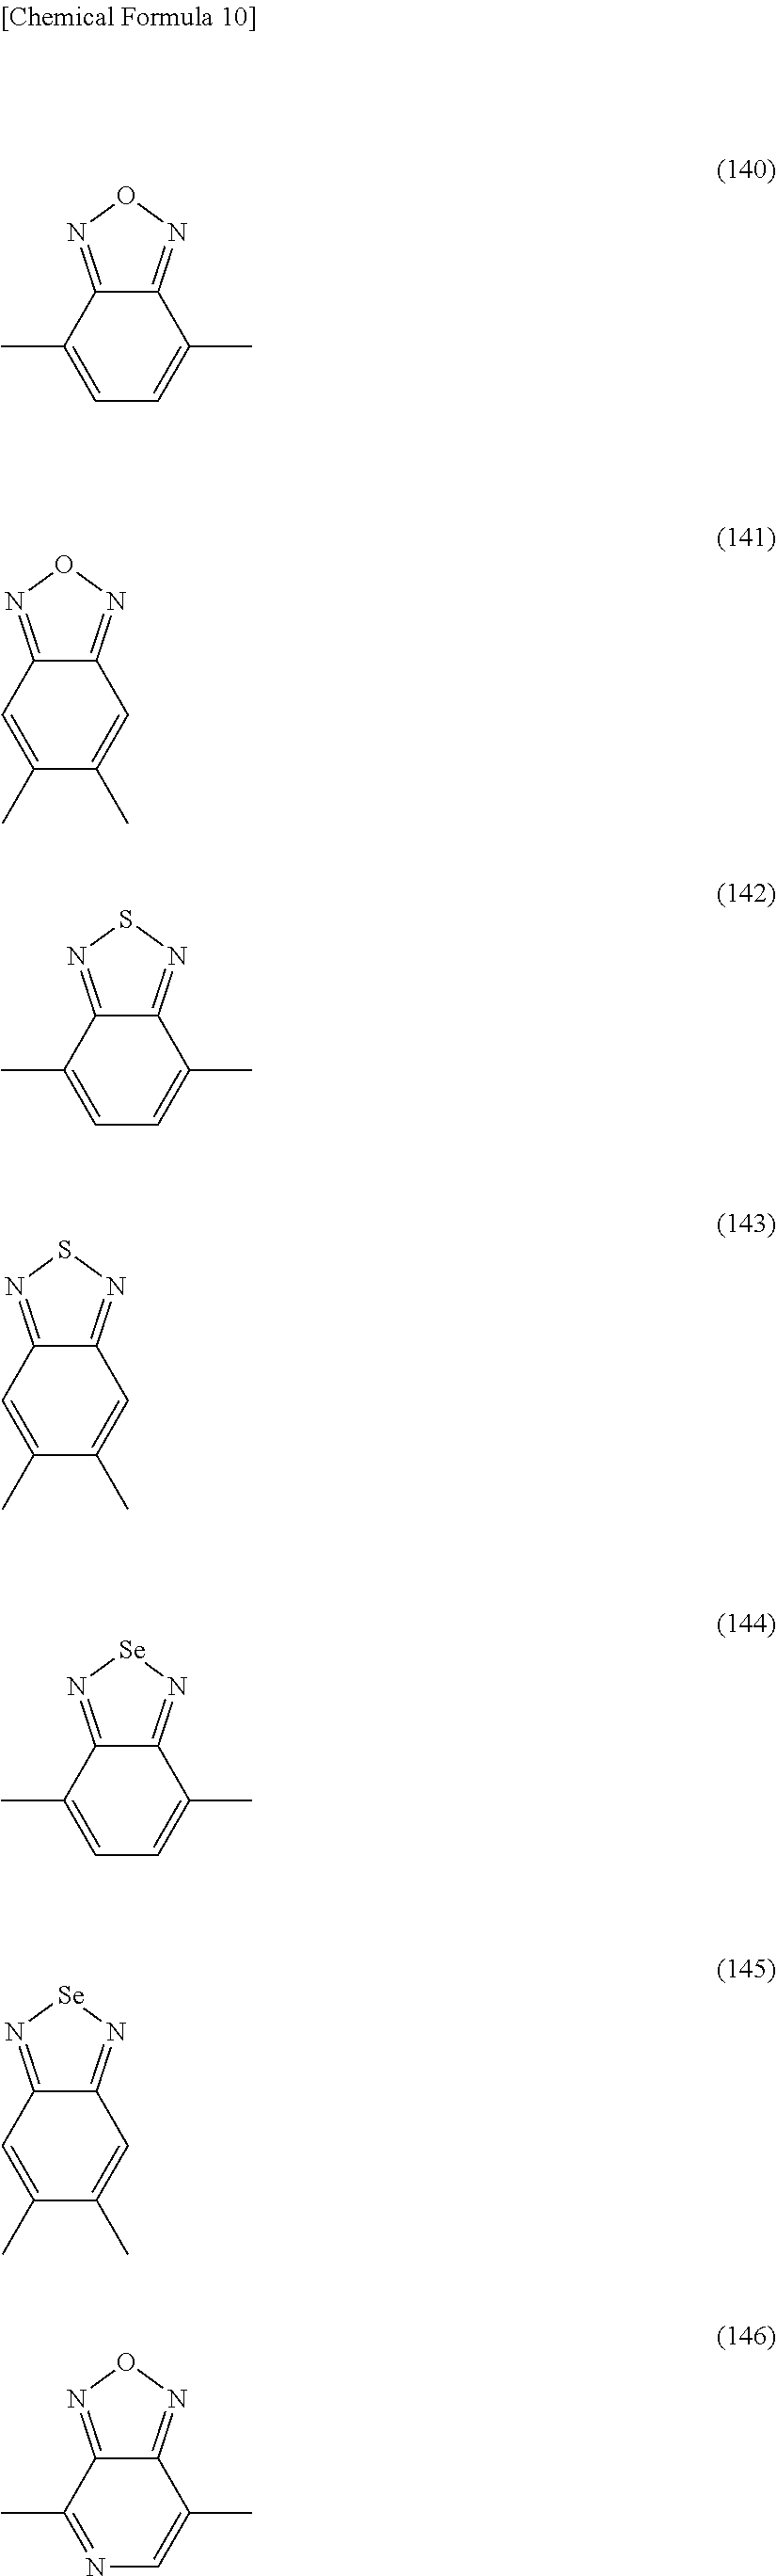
C1=C(C)C2=NON=C2C(C)=C1.C1(C)=CC2=NON=C2C=C1C.C1=C(C)C2=NSN=C2C(C)=C1.C1(C)=CC2=NSN=C2C=C1C.C1=C(C)C2=N[Se]N=C2C(C)=C1.C1(C)=CC2=N[Se]N=C2C=C1C.N1=C(C)C2=NON=C2C(C)=C1
